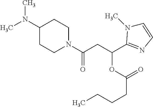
CN(C1CCN(C(CC(OC(=O)CCCC)C2=NC=CN2C)=O)CC1)C
